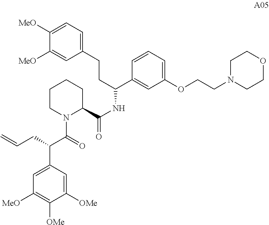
C1CN(C(=O)C(C2=CC([MeO])=C([OMe])C([OMe])=C2)CC=C)C(C(=O)NC(C2=CC(OCCN3CCOCC3)=CC=C2)CCC2=CC=C([MeO])C([MeO])=C2)CC1
